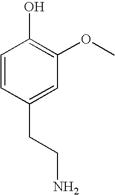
C1(OC)=C(O)C=CC(CCN)=C1
